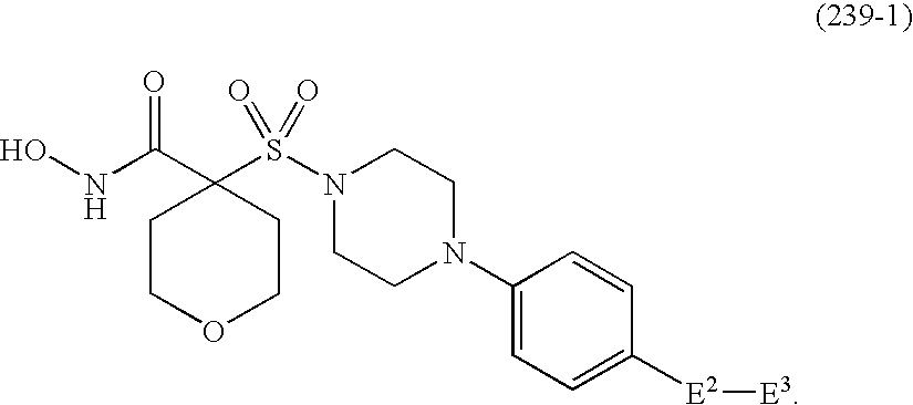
ONC(=O)C1(S(N2CCN(C3=CC=C([E2][E3])C=C3)CC2)(=O)=O)CCOCC1
